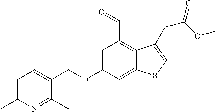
C12=CC(OCC3=CC=C(C)N=C3C)=CC(C=O)=C1C(CC(=O)OC)=CS2
